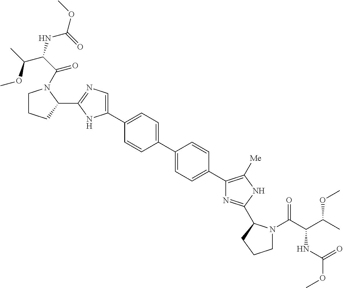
C1(C2=CC=C(C3=CC=C(C4=C([Me])NC(C5N(C(C(C(C)OC)NC(OC)=O)=O)CCC5)=N4)C=C3)C=C2)=CN=C(C2N(C(=O)C(NC(OC)=O)C(C)OC)CCC2)N1
